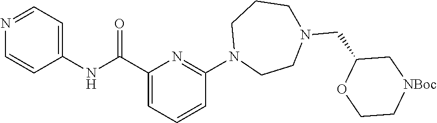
C1(NC(=O)C2=CC=CC(N3CCN(CC4OCC[NBoc]C4)CCC3)=N2)=CC=NC=C1
